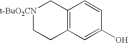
C12=C(C=C(O)C=C1)CC[t-BuO2CN]C2
